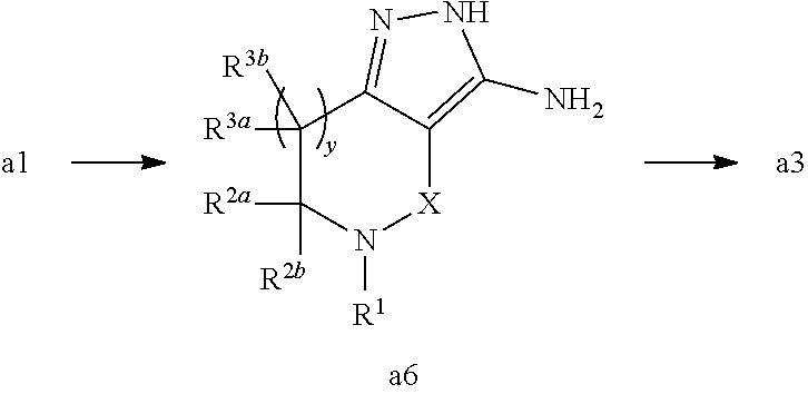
C1([R3a])([R3b])C([R2a])([R2b])N([R1])[X]C2=C(N)NN=C12
